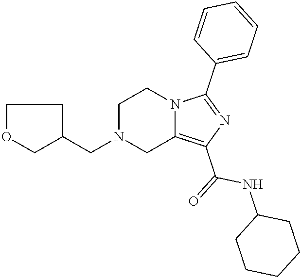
C1N(CC2COCC2)CC2=C(C(=O)NC3CCCCC3)N=C(C3=CC=CC=C3)N2C1
